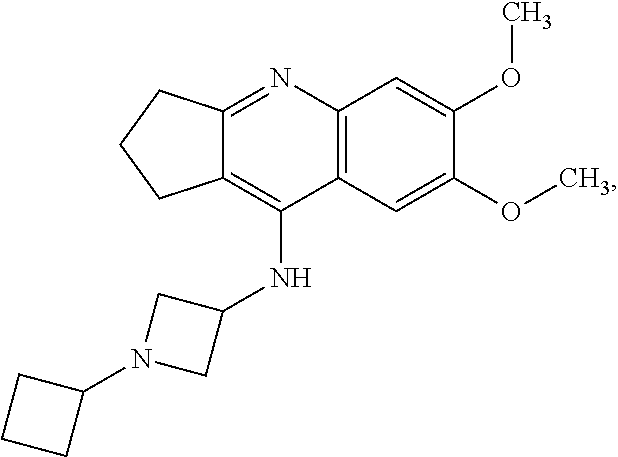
C12=NC3=C(C(NC4CN(C5CCC5)C4)=C1CCC2)C=C(OC)C(OC)=C3
